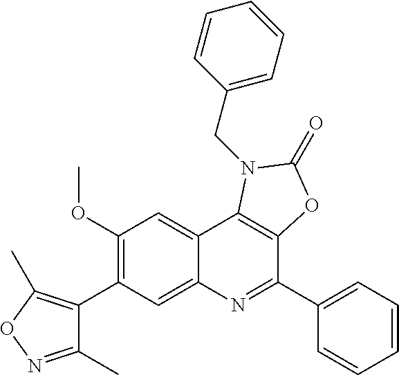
C1(C)=NOC(C)=C1C1=C(OC)C=C2C(=C1)N=C(C1=CC=CC=C1)C1=C2N(CC2=CC=CC=C2)C(=O)O1
